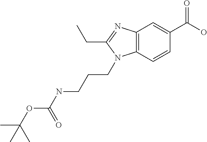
C12=C(C=CC(C(O)=O)=C1)N(CCCNC(OC(C)(C)C)=O)C(CC)=N2
